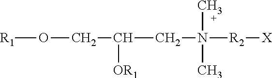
[R1]OCC(CN([R2][X])(C)C)[OR1]
